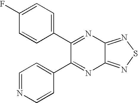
C1(C2=CC=C(F)C=C2)=NC2=NSN=C2N=C1C1=CC=NC=C1
